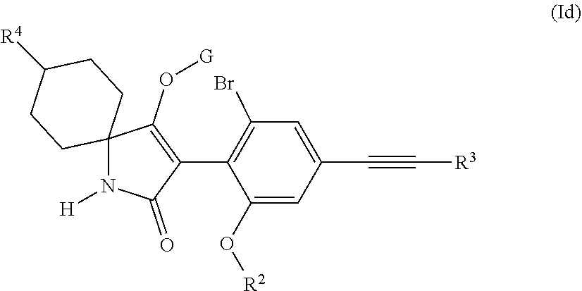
[H]N1C(=O)C(C2=C(Br)C=C(C#C[R3])C=C2O[R2])=C(O[G])C12CCC([R4])CC2
